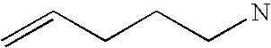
C=CCCCN
